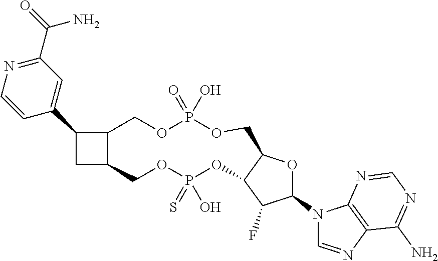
C12C(C3=CC(C(=O)N)=NC=C3)CC1COP(=S)(O)OC1C(OC(N3C=NC4=C3N=CN=C4N)C1F)COP(=O)(O)OC2
